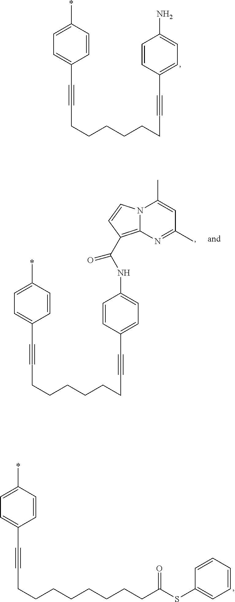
C1(*)=CC=C(C#CCCCCCCC#CC2=CC=C(N)C=C2)C=C1.C1(*)=CC=C(C#CCCCCCCC#CC2=CC=C(NC(=O)C3=C4N(C=C3)C(C)=CC(C)=N4)C=C2)C=C1.C1(*)=CC=C(C#CCCCCCCCCC(SC2=CC=CC=C2)=O)C=C1
